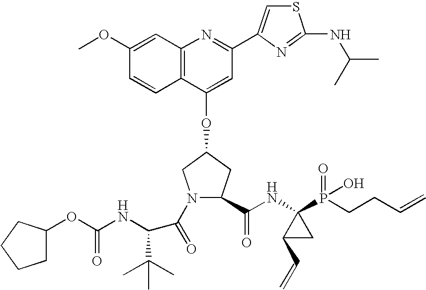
C12=C(C(OC3CN(C(=O)C(C(C)(C)C)NC(OC4CCCC4)=O)C(C(NC4(P(CCC=C)(=O)O)C(C=C)C4)=O)C3)=CC(C3=CSC(NC(C)C)=N3)=N1)C=CC(OC)=C2
